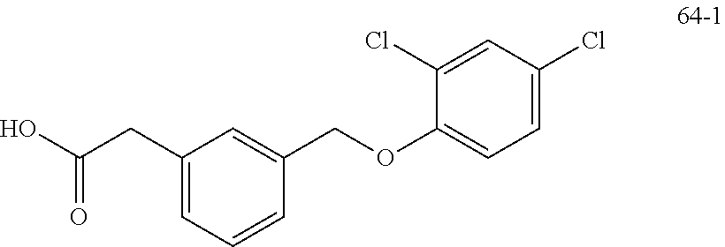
C1(CC(O)=O)=CC=CC(COC2=CC=C(Cl)C=C2Cl)=C1
